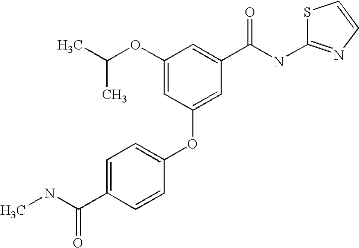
S1C(NC(C2=CC(OC(C)C)=CC(OC3=CC=C(C(NC)=O)C=C3)=C2)=O)=NC=C1
